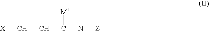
[X]C=CC([M1])=N[Z]
